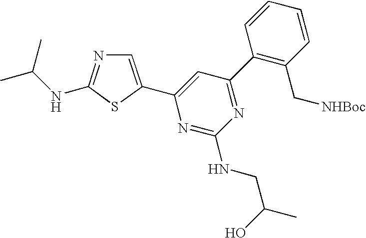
C1=C(C2=CC(C3=C(C[NHBoc])C=CC=C3)=NC(NCC(C)O)=N2)SC(NC(C)C)=N1
